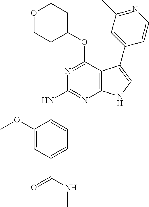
N(C1=NC2=C(C(OC3CCOCC3)=N1)C(C1=CC(C)=NC=C1)=CN2)C1=CC=C(C(NC)=O)C=C1OC
